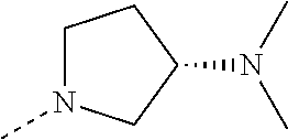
C1N(C)CC(N(C)C)C1
